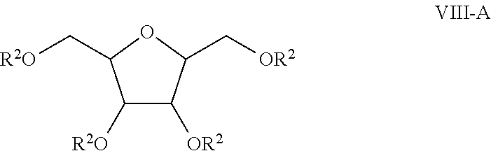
C1([R2O])C([OR2])C(C[OR2])OC1C[R2O]
